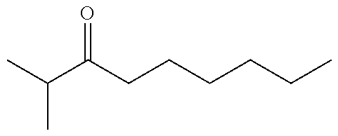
CC(C(CCCCCC)=O)C
